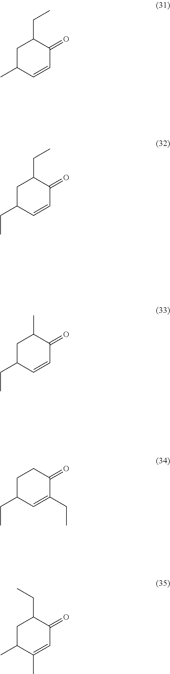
C1C(C)C=CC(=O)C1CC.C1C(CC)C=CC(=O)C1CC.C1C(CC)C=CC(=O)C1C.C1C(CC)C=C(CC)C(=O)C1.C1C(C)C(C)=CC(=O)C1CC
